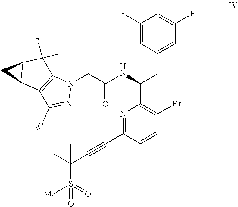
C1([F3C])=NN(CC(=O)NC(C2=C(Br)C=CC(C#CC(S(=O)(=O)[Me])(C)C)=N2)CC2=CC(F)=CC(F)=C2)C2=C1C1CC1C2(F)F
